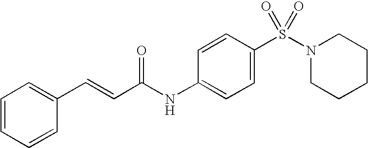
C1=CC=CC(C=CC(NC2=CC=C(S(N3CCCCC3)(=O)=O)C=C2)=O)=C1
